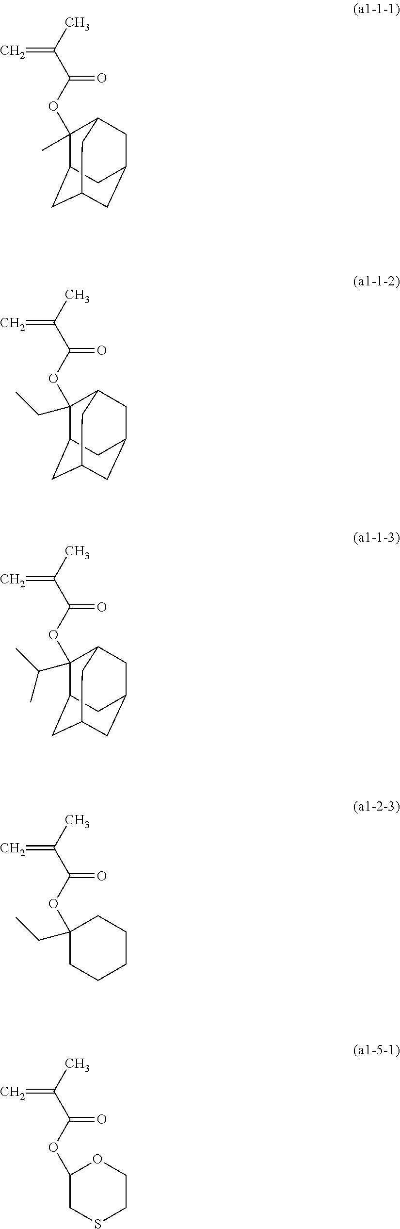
C1(C)(OC(C(C)=C)=O)C2CC3CC(CC1C3)C2.C1(CC)(OC(C(C)=C)=O)C2CC3CC(CC1C3)C2.C1(C(C)C)(OC(C(C)=C)=O)C2CC3CC(CC1C3)C2.C1(CC)(OC(C(C)=C)=O)CCCCC1.C1(OC(C(C)=C)=O)CSCCO1
